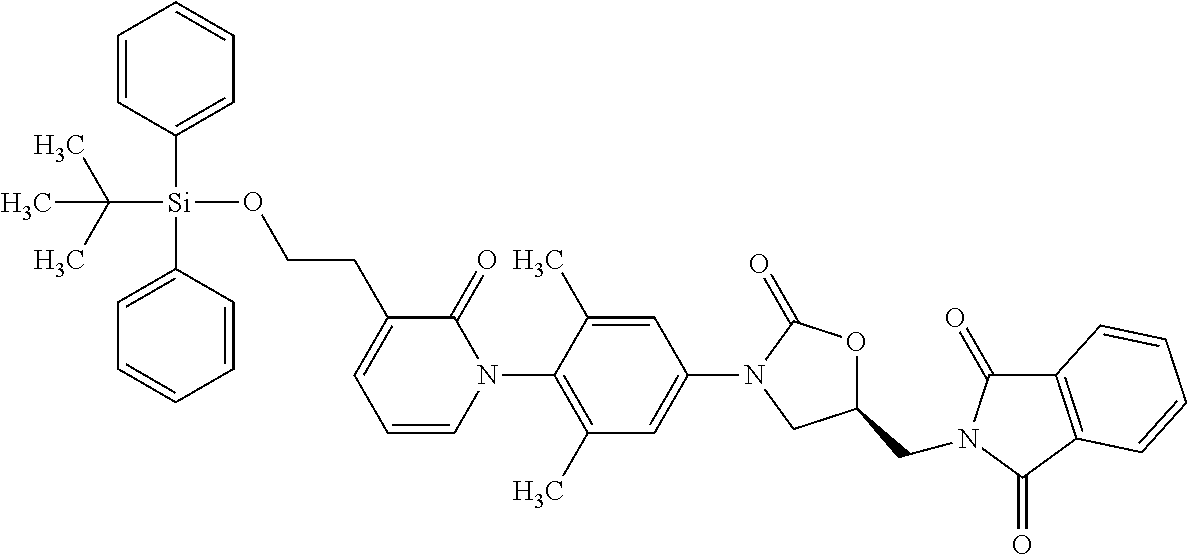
C1=C(C)C(N2C(=O)C(CCO[Si](C3=CC=CC=C3)(C3=CC=CC=C3)C(C)(C)C)=CC=C2)=C(C)C=C1N1C(=O)OC(CN2C(=O)C3=C(C2=O)C=CC=C3)C1
